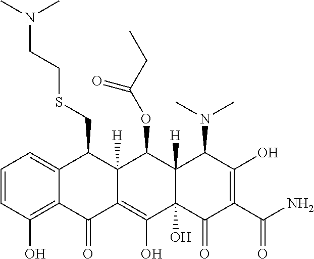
C1=CC(O)=C2C(=C1)C(CSCCN(C)C)C1([H])C(=C(O)C3(O)C([H])(C1OC(CC)=O)C(N(C)C)C(O)=C(C(N)=O)C3=O)C2=O
